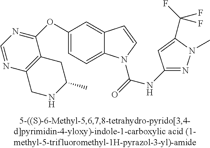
C1(OC2=NC=NC3=C2CC(C)NC3)=CC=C2C(=C1)C=CN2C(=O)NC1=NN(C)C(C(F)(F)F)=C1
